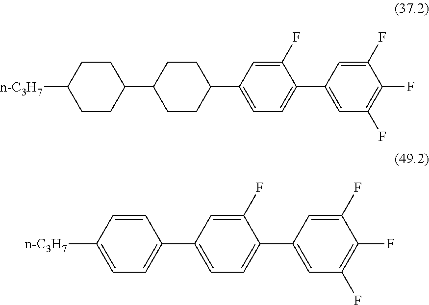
C1CC(C2CCC([n-C3H7])CC2)CCC1C1=CC=C(C2=CC(F)=C(F)C(F)=C2)C(F)=C1.C1=CC([n-C3H7])=CC=C1C1=CC=C(C2=CC(F)=C(F)C(F)=C2)C(F)=C1
